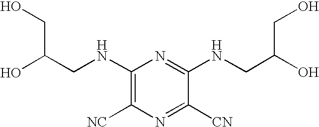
C1(NCC(O)CO)=C([NC])N=C([CN])C(NCC(O)CO)=N1
